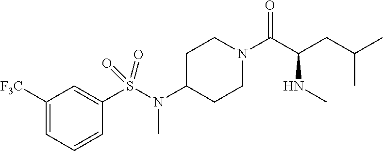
C1([F3C])=CC=CC(S(N(C2CCN(C(C(CC(C)C)NC)=O)CC2)C)(=O)=O)=C1
